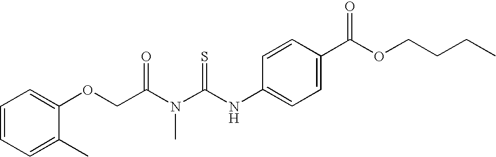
C1=CC=C(C)C(OCC(N(C(NC2=CC=C(C(OCCCC)=O)C=C2)=S)C)=O)=C1
